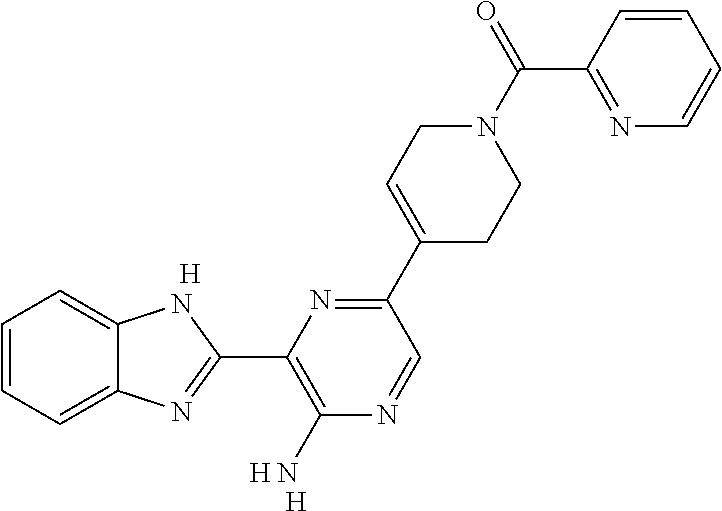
C1=CC=C2C(=C1)NC(C1=C(N)N=CC(C3=CCN(C(C4=NC=CC=C4)=O)CC3)=N1)=N2.[H].[H].[H]
